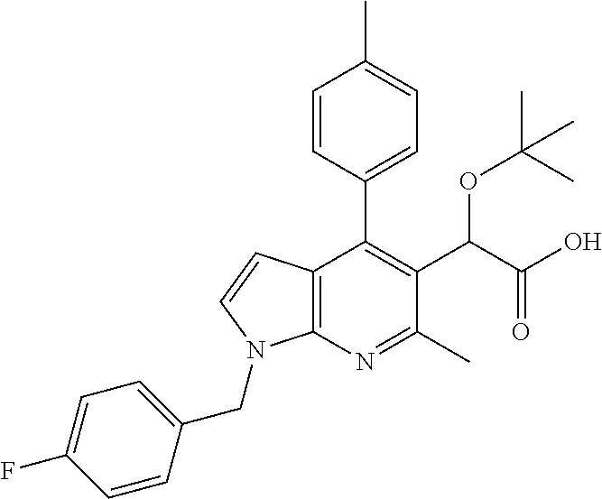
C12=C(N=C(C)C(C(C(O)=O)OC(C)(C)C)=C1C1=CC=C(C)C=C1)N(CC1=CC=C(F)C=C1)C=C2
